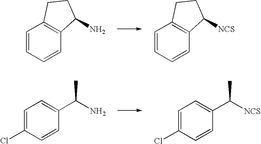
C1=CC=CC2=C1CCC2N.C1=CC=CC2=C1CCC2[NCS].C1=C(Cl)C=CC(C(N)C)=C1.C1=C(Cl)C=CC(C([NCS])C)=C1
